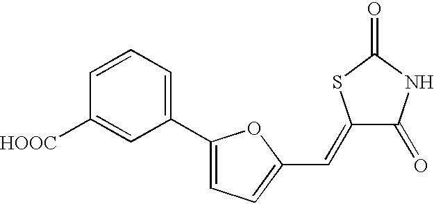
C1(C2=CC=C(C=C3C(=O)NC(=O)S3)O2)=CC=CC([HOOC])=C1
